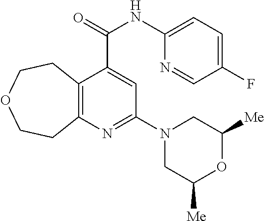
C12=C(N=C(N3CC([Me])OC([Me])C3)C=C1C(NC1=CC=C(F)C=N1)=O)CCOCC2
